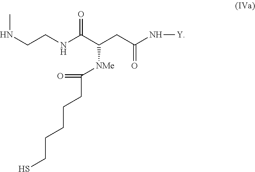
C(CNC(C(CC(N[Y])=O)[NMe]C(CCCCCS)=O)=O)NC
